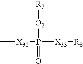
C[X32]P([X33][R8])(=O)[O2][R7]
